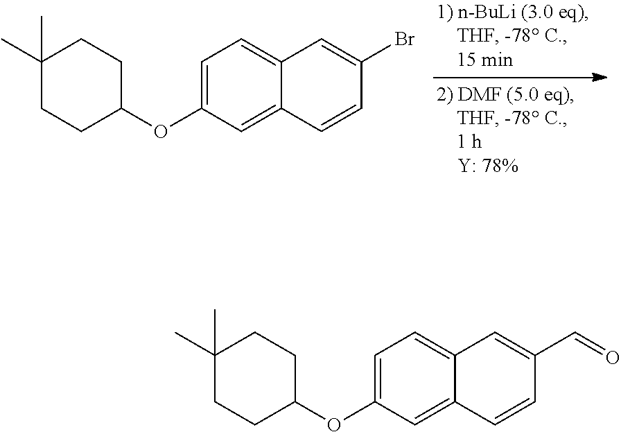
C1=C(OC2CCC(C)(C)CC2)C=C2C(=C1)C=C(Br)C=C2.C1=C(OC2CCC(C)(C)CC2)C=C2C(=C1)C=C(C=O)C=C2
